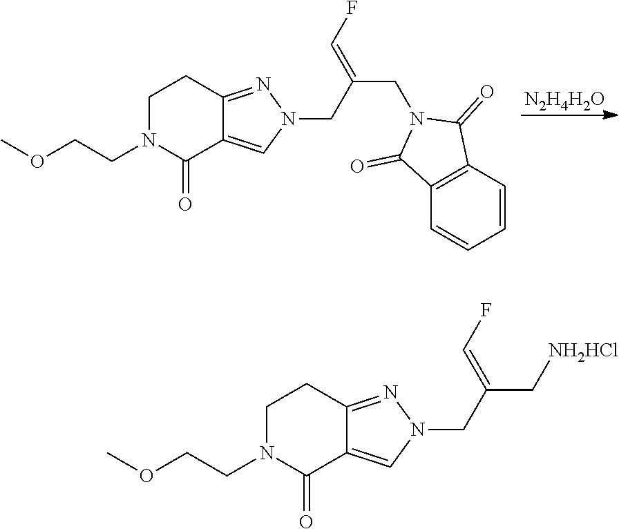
[N2H4H2O].C1N(CCOC)C(=O)C2=CN(CC(CN3C(=O)C4=C(C3=O)C=CC=C4)=CF)N=C2C1.C1N(CCOC)C(=O)C2=CN(CC(C[NH2HCl])=CF)N=C2C1
